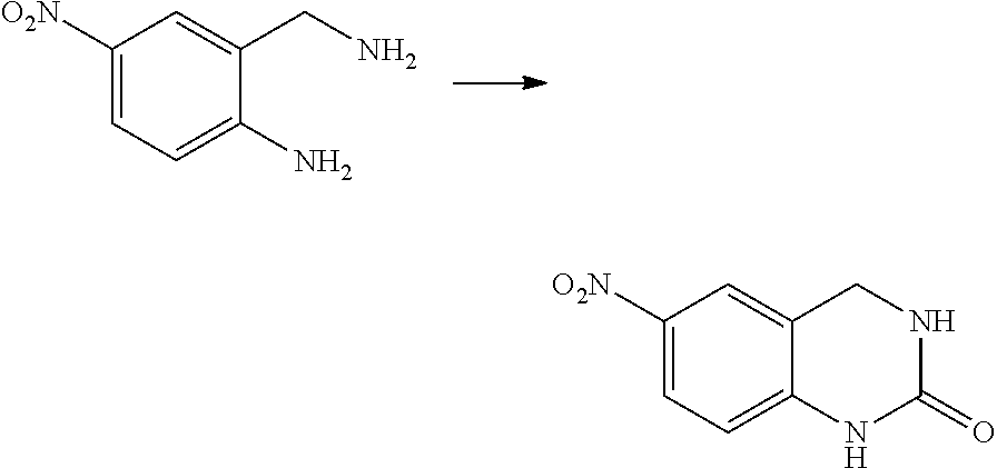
C12=CC([O2N])=CC=C1NC(=O)NC2.C1([O2N])=CC=C(N)C(CN)=C1
